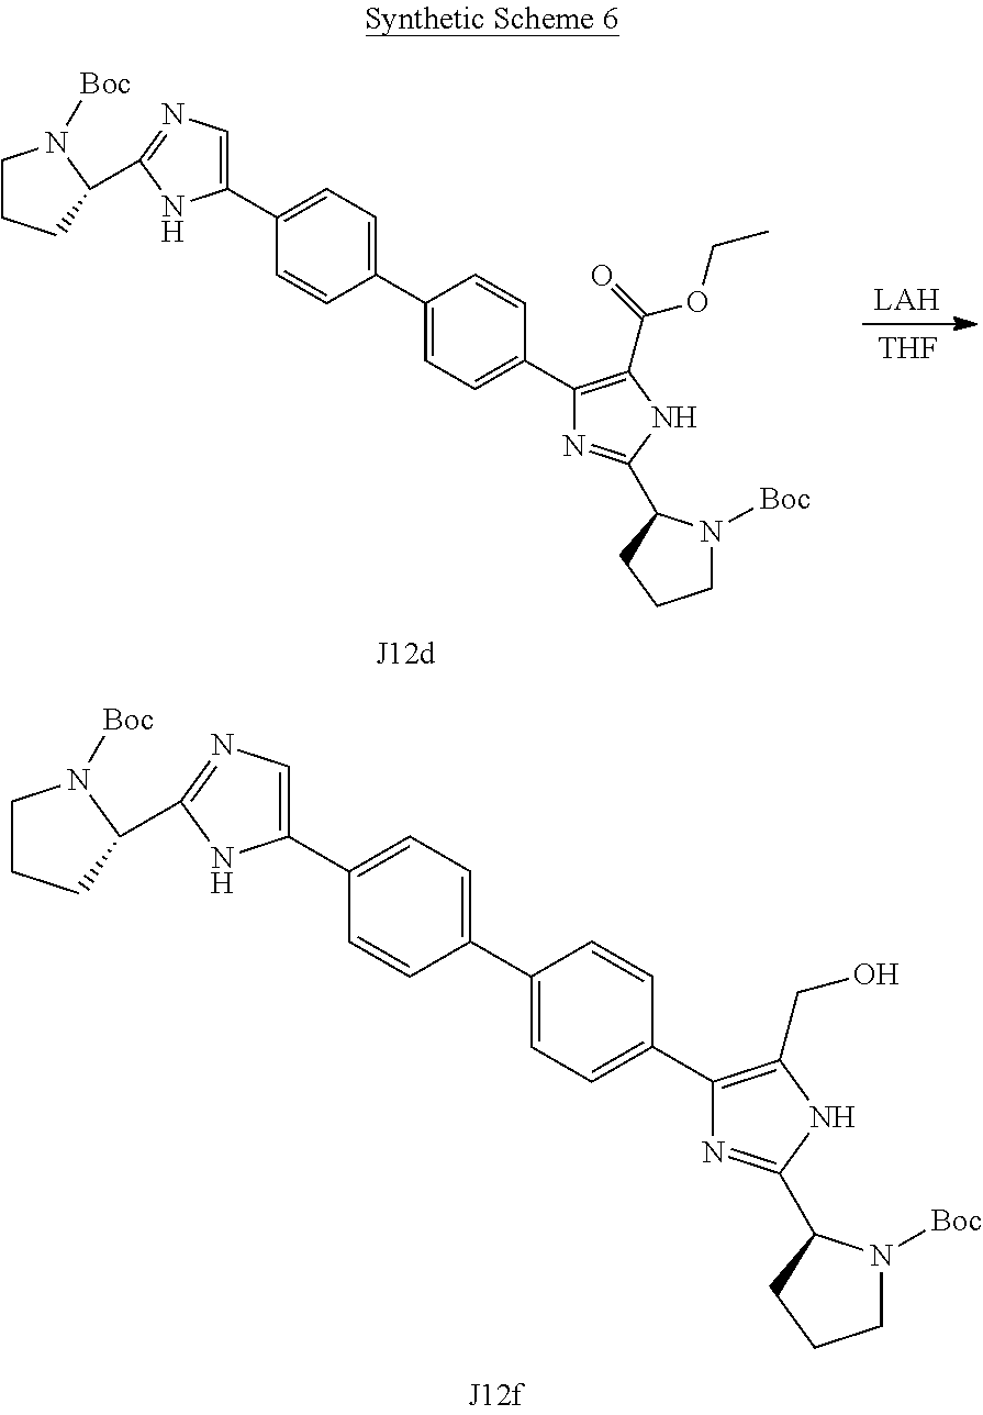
[LAH].[THF].C1(C2=CC=C(C3=CN=C(C4CCCN4[Boc])N3)C=C2)=CC=C(C2=C(C(=O)OCC)NC(C3N([Boc])CCC3)=N2)C=C1.C1(C2=CC=C(C3=CN=C(C4CCCN4[Boc])N3)C=C2)=CC=C(C2=C(CO)NC(C3N([Boc])CCC3)=N2)C=C1
